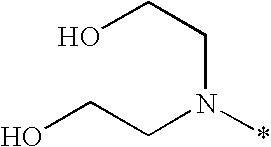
C(N(*)CCO)CO
